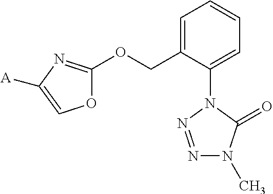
C1=C(COC2=NC([A])=CO2)C(N2N=NN(C)C2=O)=CC=C1
